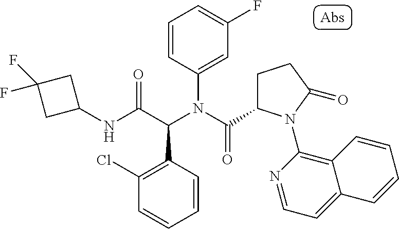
C1(NC(C(N(C(=O)C2CCC(=O)N2C2=C3C(=CC=N2)C=CC=C3)C2=CC(F)=CC=C2)C2=C(Cl)C=CC=C2)=O)CC(F)(F)C1
